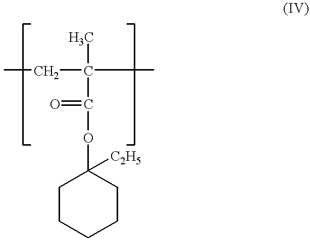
C1CCCCC1(OC(=O)C(C)(CC)CC)[C2H5]
